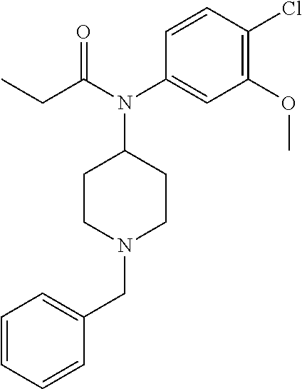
C(=O)(CC)N(C1CCN(CC2=CC=CC=C2)CC1)C1=CC(OC)=C(Cl)C=C1
